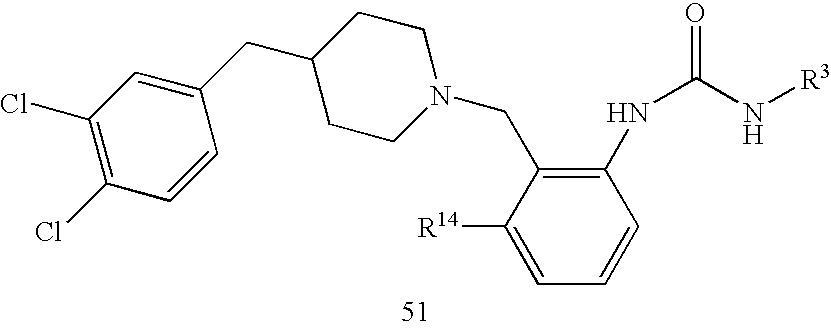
C1(Cl)=C(Cl)C=CC(CC2CCN(CC3=C(NC(=O)N[R3])C=CC=C3[R14])CC2)=C1
